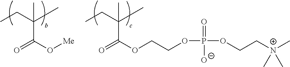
C(CC)(C)(C(=O)O[Me])C.C(CC)(C)(C(=O)OCCOP(OCC[N+](C)(C)C)(=O)[O-])C
